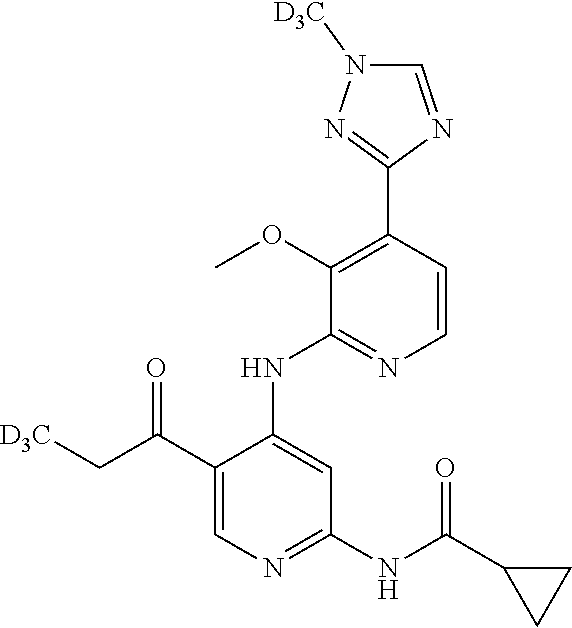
C1(C(C[D3C])=O)=CN=C(NC(C2CC2)=O)C=C1NC1=NC=CC(C2=NN([D3C])C=N2)=C1OC
